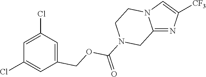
C1=C(COC(N2CCN3C(=NC([CF3])=C3)C2)=O)C=C(Cl)C=C1Cl
